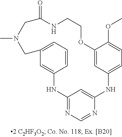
C12=NC=NC(=C1)NC1=CC=C(OC)C(=C1)OCCNC(=O)CN(C)CC1=CC=CC(=C1)N2
